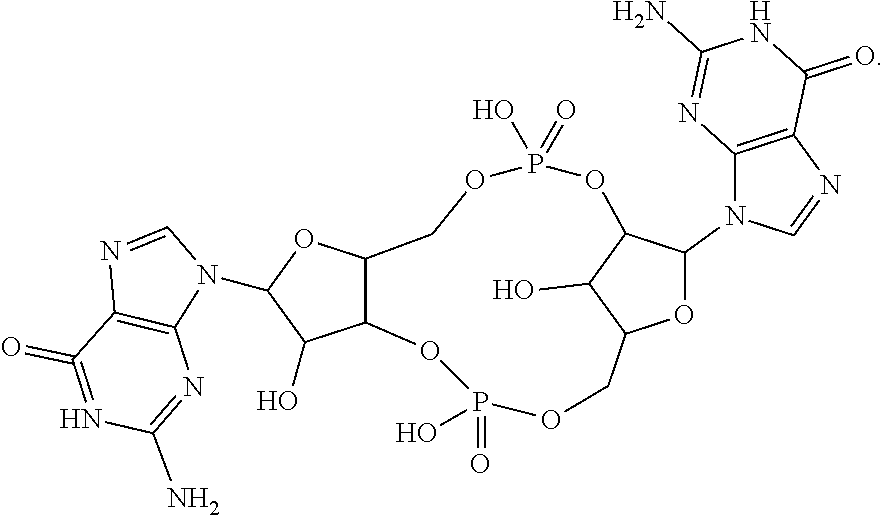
O1C(N2C=NC3=C2N=C(N)NC3=O)C2C(O)C1COP(=O)(O)OC1C(COP(O)(=O)O2)OC(N2C=NC3=C2N=C(N)N=C3=O)C1O
